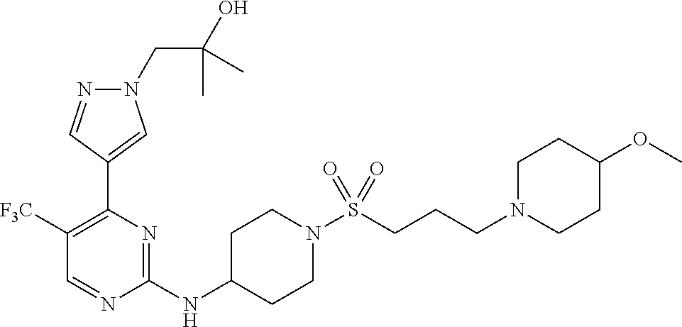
N1(CC(O)(C)C)N=CC(C2=C([F3C])C=NC(NC3CCN(S(=O)(=O)CCCN4CCC(OC)CC4)CC3)=N2)=C1
